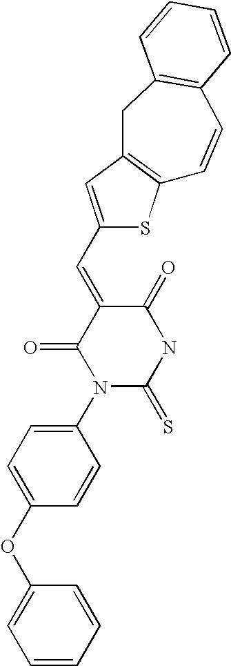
N1C(=O)C(=CC2=CC3=C(S2)C=CC2=C(C3)C=CC=C2)C(=O)N(C2=CC=C(OC3=CC=CC=C3)C=C2)C1=S
